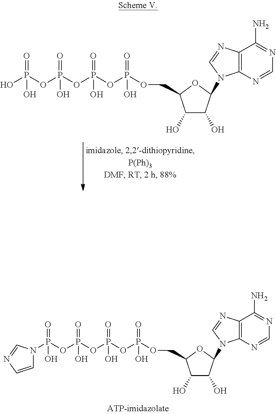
C12=C(N=CN=C1N)N(C1C(O)C(O)C(COP(OP(OP(OP(=O)(O)N3C=CN=C3)(=O)O)(=O)O)(=O)O)O1)C=N2.C12=C(N=CN=C1N)N(C1C(O)C(O)C(COP(OP(OP(OP(=O)(O)O)(=O)O)(=O)O)(=O)O)O1)C=N2
